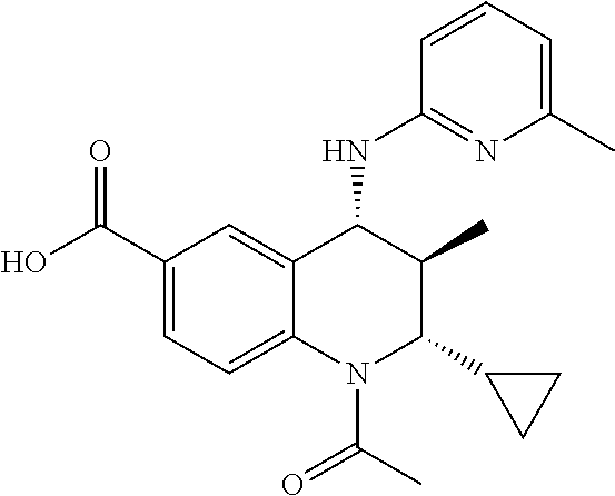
C1(C(=O)O)=CC=C2C(=C1)C(NC1=NC(C)=CC=C1)C(C)C(C1CC1)N2C(C)=O
